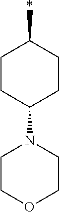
C1(*)CCC(N2CCOCC2)CC1
